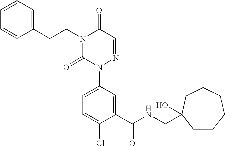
C1(CCN2C(=O)N(C3=CC=C(Cl)C(C(NCC4(O)CCCCCC4)=O)=C3)N=CC2=O)=CC=CC=C1
